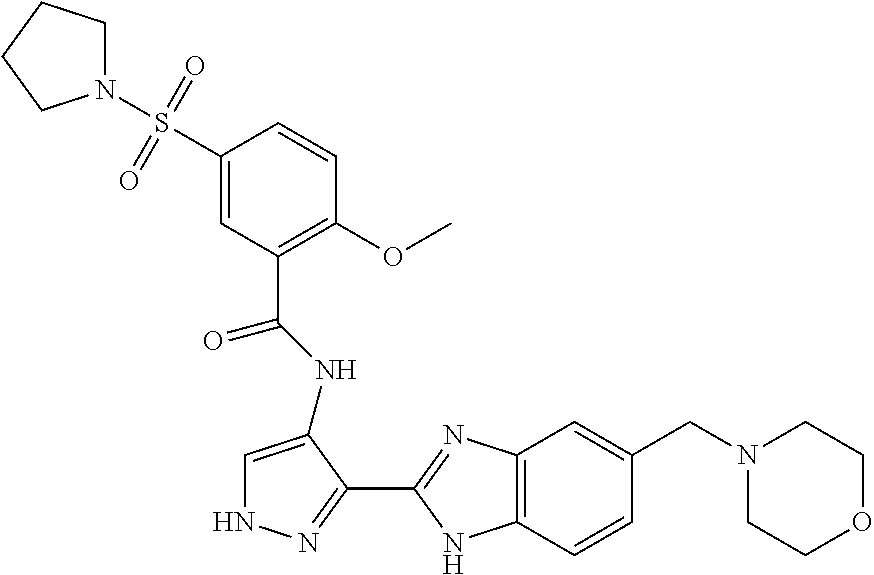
C1=C(NC(C2=C(OC)C=CC(S(N3CCCC3)(=O)=O)=C2)=O)C(C2=NC3=C(N2)C=CC(CN2CCOCC2)=C3)=NN1
